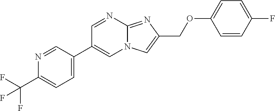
C1=C(C2=CN3C(=NC(COC4=CC=C(F)C=C4)=C3)N=C2)C=NC(C(F)(F)F)=C1
